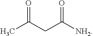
CC(CC([NH2])=O)=O
